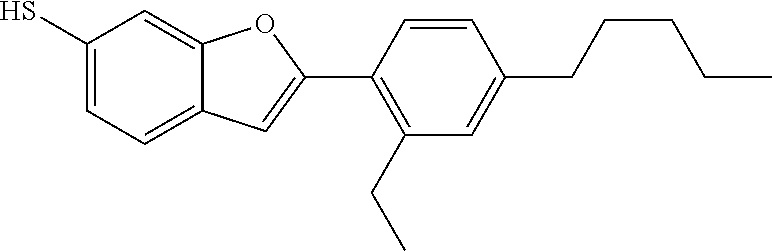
C1(S)=CC=C2C(=C1)OC(C1=C(CC)C=C(CCCCC)C=C1)=C2
